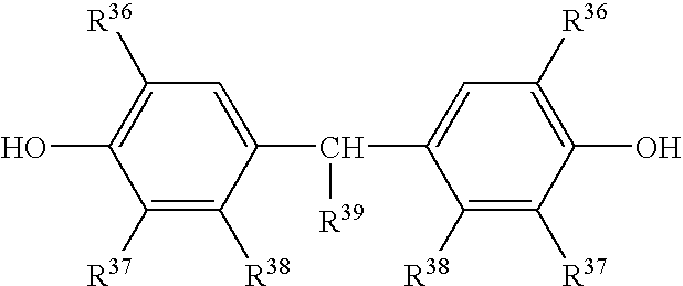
C1([R37])=C([R38])C(C(C2=CC([R36])=C(O)C([R37])=C2[R38])[R39])=CC([R36])=C1O
